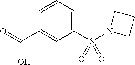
C1(S(N2CCC2)(=O)=O)=CC=CC(C(=O)O)=C1
